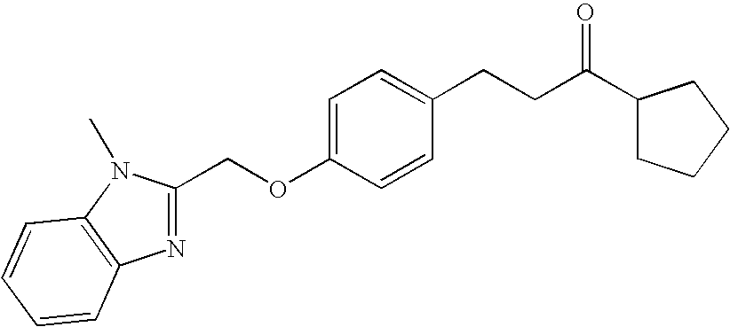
N1=C(COC2=CC=C(CCC(C3CCCC3)=O)C=C2)N(C)C2=C1C=CC=C2
